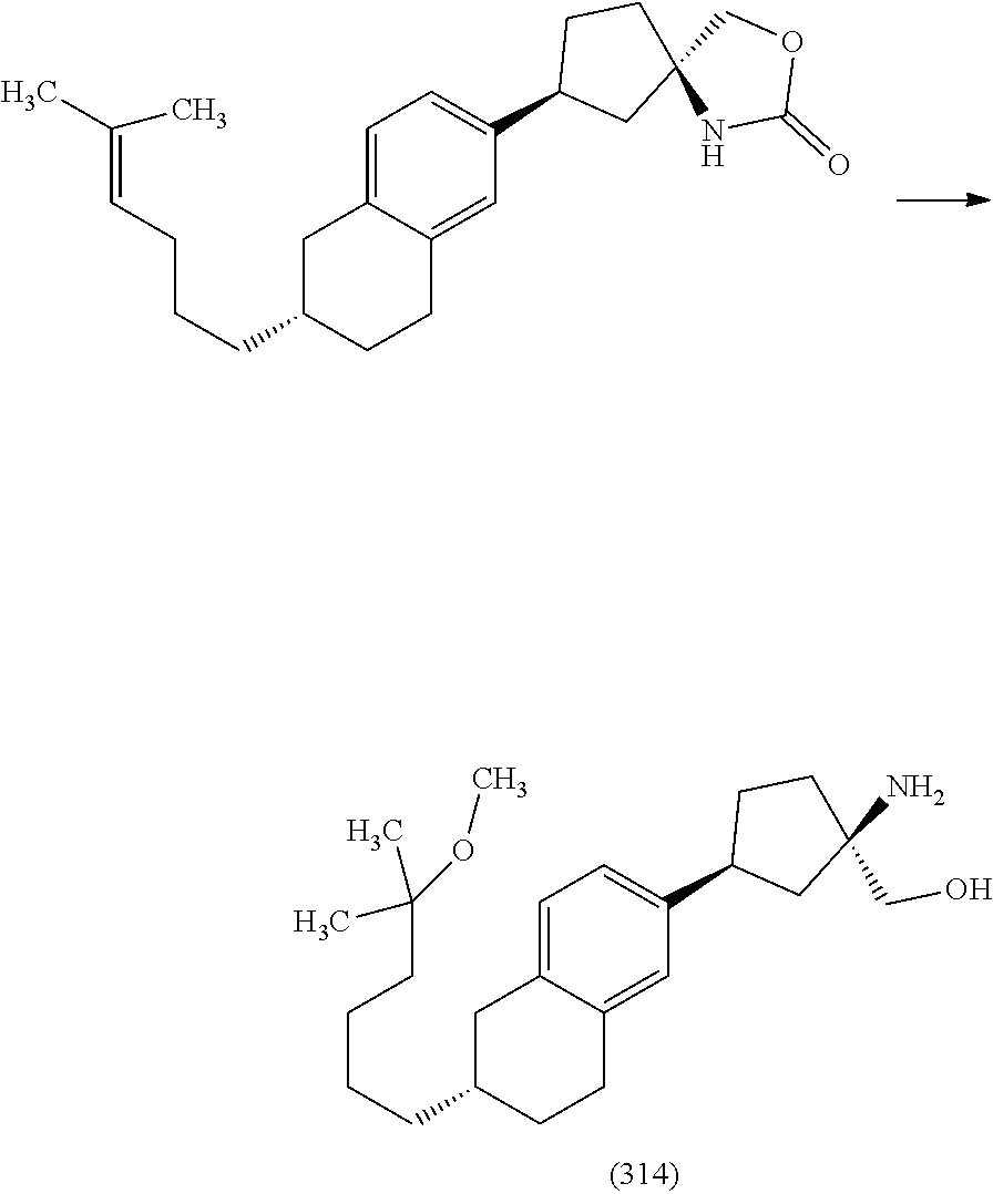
C1C(CCCC=C(C)C)CCC2=CC(C3CC4(CC3)NC(=O)OC4)=CC=C12.C(CCC1CC2=CC=C(C3CC(CO)(N)CC3)C=C2CC1)CC(C)(C)OC
